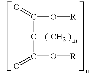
C(O[R])(C(C(O[R])=O)(CC)C)=O
